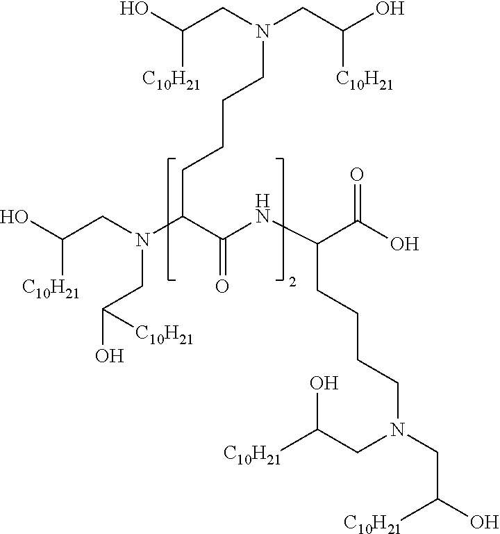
N(C(C(NC(C(O)=O)CCCCN(CC(O)[C10H21])CC([C10H21])O)=O)CCCCN(CC(O)[C10H21])CC(O)[C10H21])(CC(O)[C10H21])CC(O)[C10H21]
